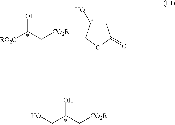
[RO2C]C(C[CO2R])O.C1C(O)COC1=O.OCC(C[CO2R])O
